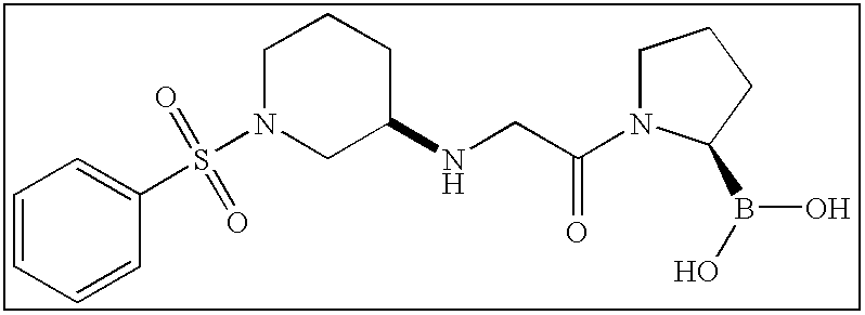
C1=CC=CC(S(N2CC(NCC(N3CCCC3B(O)O)=O)CCC2)(=O)=O)=C1
